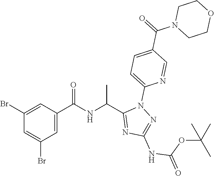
C(C)(C1=NC(NC(OC(C)(C)C)=O)=NN1C1=CC=C(C(=O)N2CCOCC2)C=N1)NC(C1=CC(Br)=CC(Br)=C1)=O
